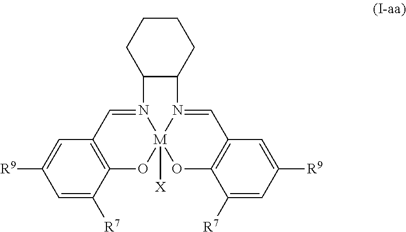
C1=C([R7])C2=C(C=C1[R9])C=N1[M]3([X])(O2)OC2=C(C=N3C3C1CCCC3)C=C([R9])C=C2[R7]
